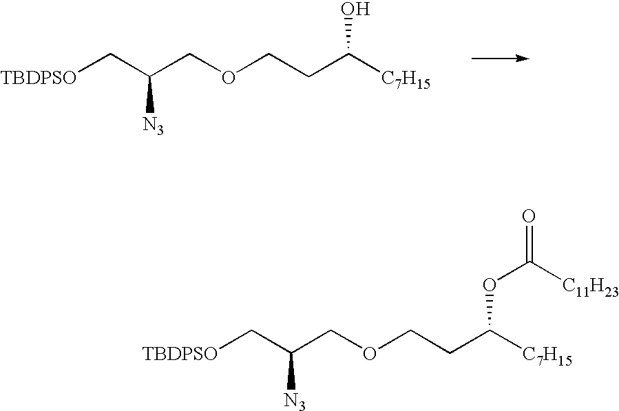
C(COCCC([C7H15])OC(=O)[C11H23])(C[TBDPSO])[N3].C(COCCC([C7H15])O)(C[TBDPSO])[N3]
